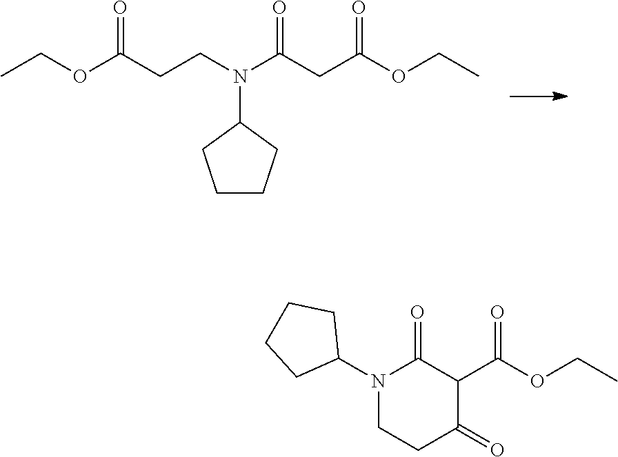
CCOC(CCN(C1CCCC1)C(CC(OCC)=O)=O)=O.N1(C2CCCC2)C(=O)C(C(OCC)=O)C(=O)CC1
